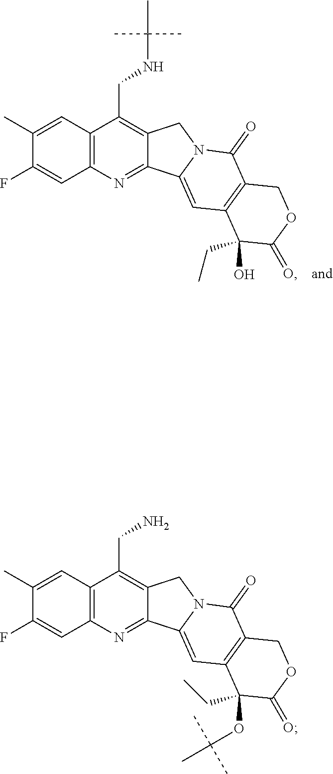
C12=C(C=C(C)C(F)=C1)C(CNC(C)(C)C)=C1C(=N2)C2=CC3=C(C(=O)N2C1)COC(=O)C3(O)CC.C12=C(C=C(C)C(F)=C1)C(CN)=C1C(=N2)C2=CC3=C(C(=O)N2C1)COC(=O)C3(OC(C)(C)C)CC
